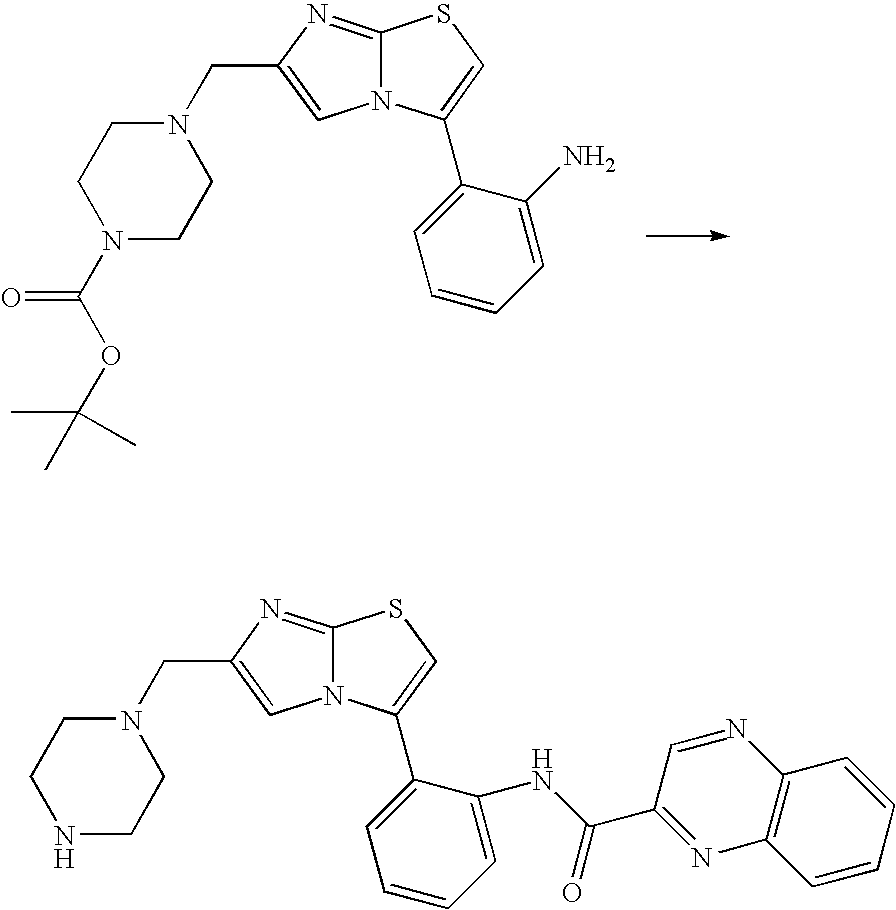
C12=NC(CN3CCN(C(OC(C)(C)C)=O)CC3)=CN1C(C1=CC=CC=C1N)=CS2.C12=NC(CN3CCNCC3)=CN1C(C1=CC=CC=C1NC(C1=NC3=C(N=C1)C=CC=C3)=O)=CS2
